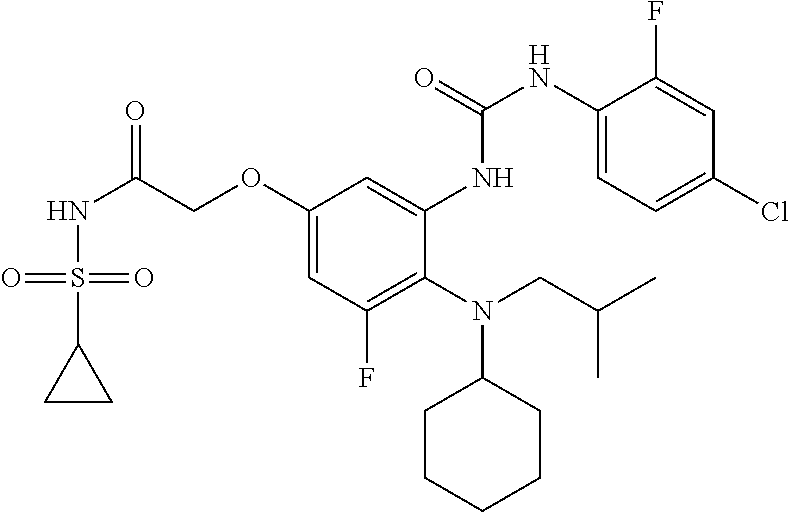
C1(OCC(NS(C2CC2)(=O)=O)=O)=CC(F)=C(N(CC(C)C)C2CCCCC2)C(NC(NC2=CC=C(Cl)C=C2F)=O)=C1
